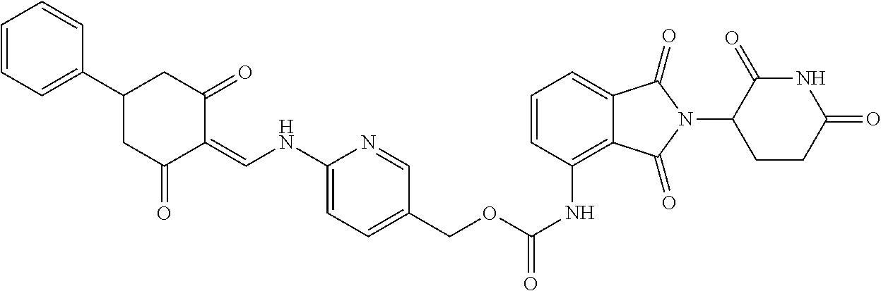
C1=CC=C(C2CC(=O)C(=CNC3=CC=C(COC(NC4=C5C(=CC=C4)C(=O)N(C4C(=O)NC(=O)CC4)C5=O)=O)C=N3)C(=O)C2)C=C1
